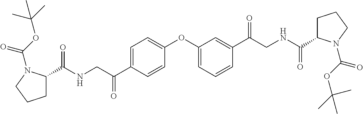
C1(OC2=CC=CC(C(CNC(C3CCCN3C(OC(C)(C)C)=O)=O)=O)=C2)=CC=C(C(CNC(C2CCCN2C(OC(C)(C)C)=O)=O)=O)C=C1
